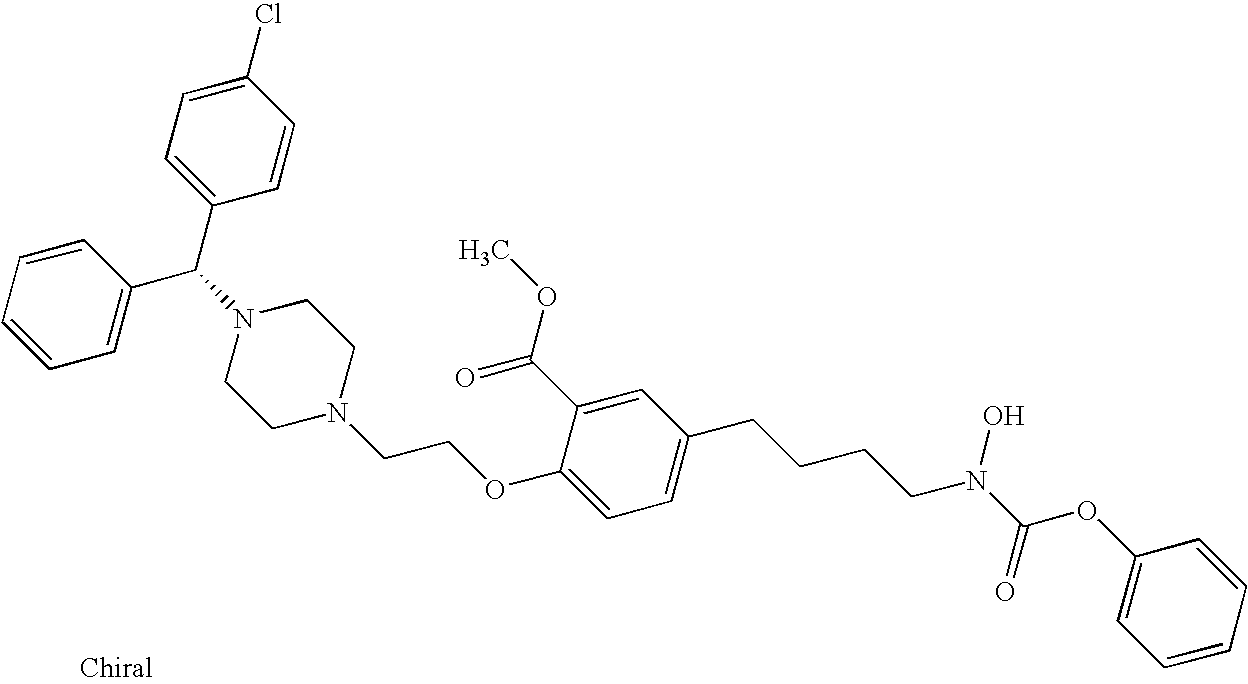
C1=CC=C(C(N2CCN(CCOC3=CC=C(CCCCN(C(OC4=CC=CC=C4)=O)O)C=C3C(OC)=O)CC2)C2=CC=C(Cl)C=C2)C=C1
